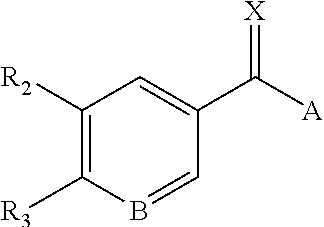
C1=BC([R3])=C([R2])C=C1C([A])=[X]
